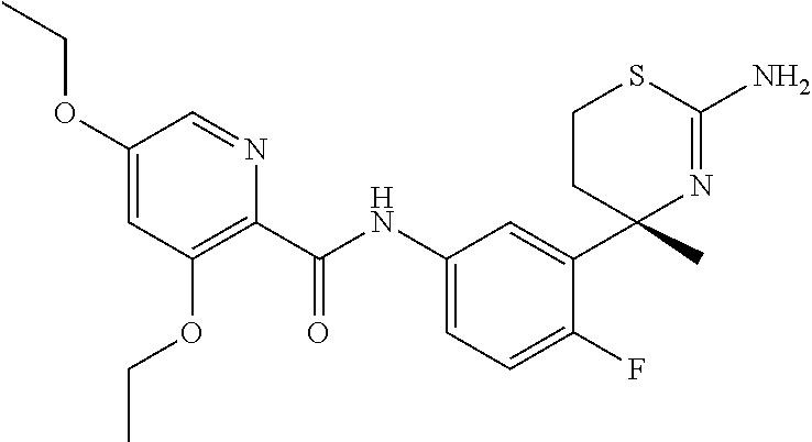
C(NC1=CC=C(F)C(C2(C)N=C(N)SCC2)=C1)(=O)C1=C(OCC)C=C(OCC)C=N1
